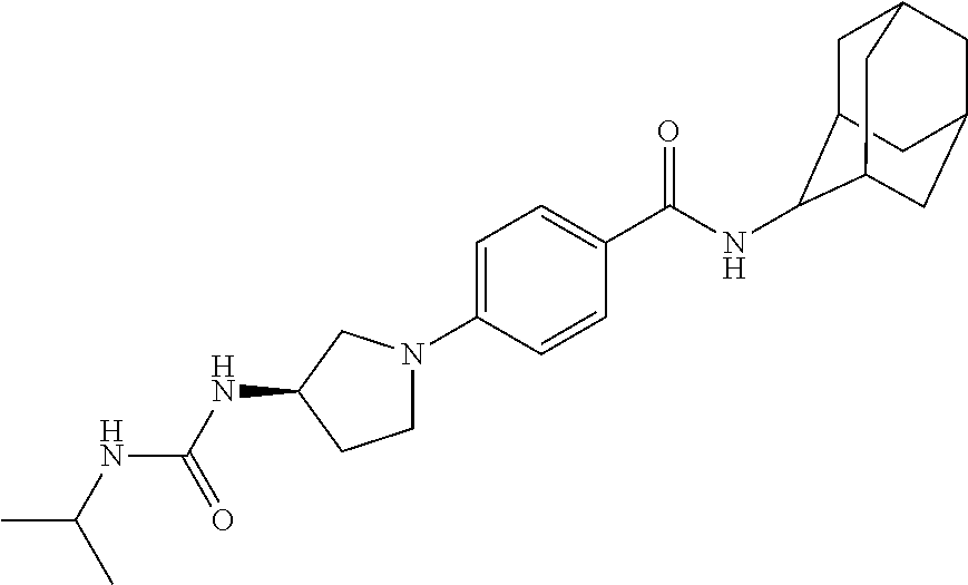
C1=C(N2CCC(NC(NC(C)C)=O)C2)C=CC(C(NC2C3CC4CC(CC2C4)C3)=O)=C1
